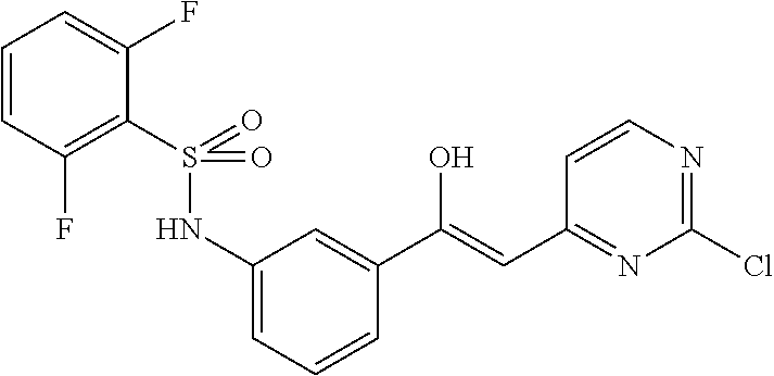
C1=CC=C(F)C(S(=O)(NC2=CC=CC(C(=CC3=NC(Cl)=NC=C3)O)=C2)=O)=C1F
